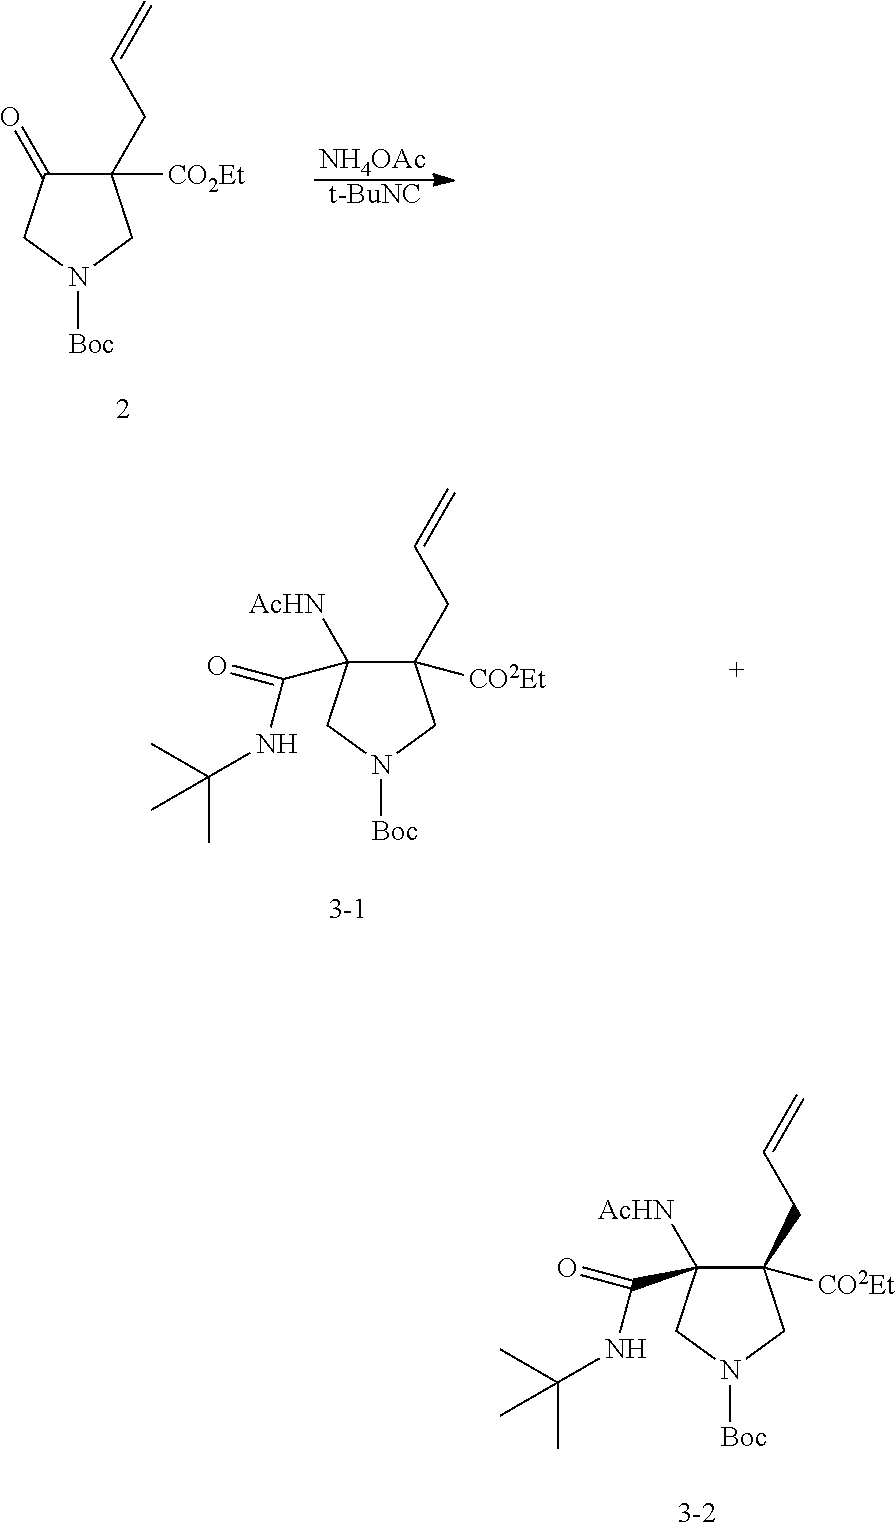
C1(CC=C)([CO2Et])C(=O)CN([Boc])C1.[NH4OAc].[t-BuNC].C1(CC=C)([CO2Et])C([AcHN])(C(NC(C)(C)C)=O)CN([Boc])C1.C1(CC=C)([CO2Et])C([AcHN])(C(NC(C)(C)C)=O)CN([Boc])C1
